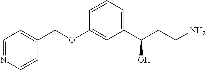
C1=CC=C(C(CCN)O)C=C1OCC1=CC=NC=C1
